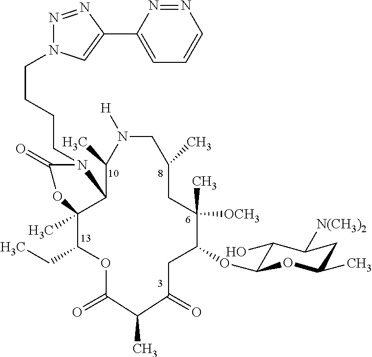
C(CCCN1C(=O)OC2(C)C(CC)OC(=O)C(C)C(=O)CC(OC3C(O)C([N(CH3)2])CC(C)O3)C(C)([OCH3])CC(C)CN([H])C(C)C12)N1N=NC(C2=CC=CN=N2)=C1
